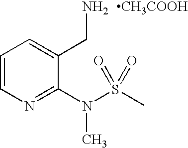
C1=CN=C(N(C)S(=O)(C)=O)C(CN)=C1.[CH3COOH]
